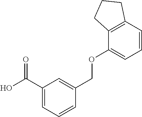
OC(C1=CC=CC(COC2=CC=CC3=C2CCC3)=C1)=O
